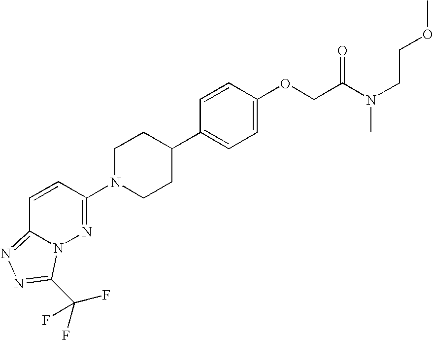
C1=CC(N2CCC(C3=CC=C(OCC(N(CCOC)C)=O)C=C3)CC2)=NN2C1=NN=C2C(F)(F)F
